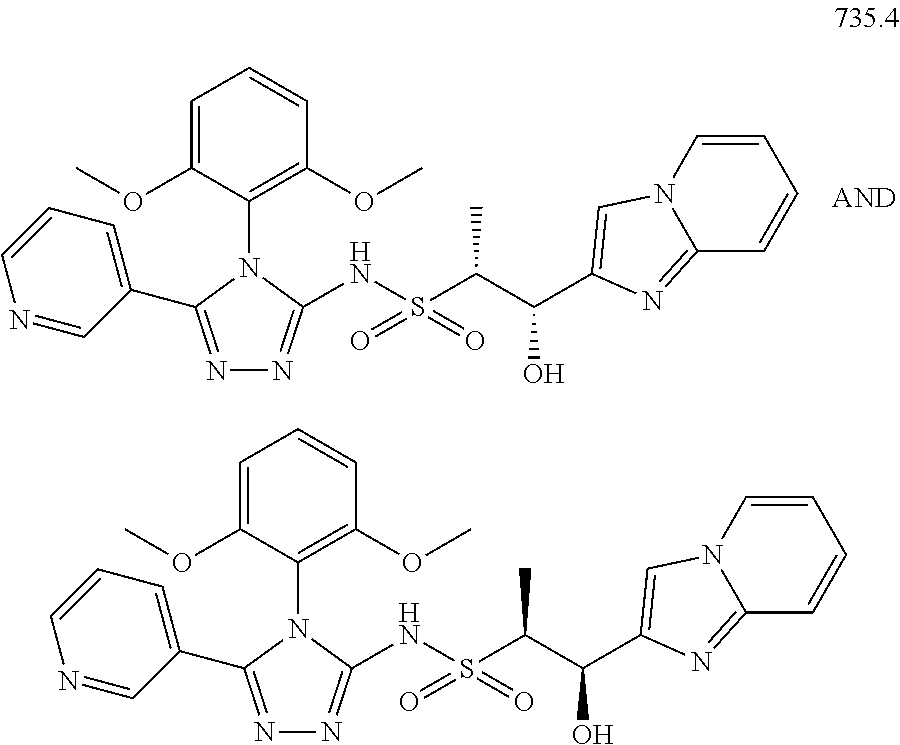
C1=C(OC)C(N2C(C3=CC=CN=C3)=NN=C2NS(C(C(O)C2=CN3C=CC=CC3=N2)C)(=O)=O)=C(OC)C=C1.C1=C(OC)C(N2C(C3=CC=CN=C3)=NN=C2NS(C(C(O)C2=CN3C=CC=CC3=N2)C)(=O)=O)=C(OC)C=C1
